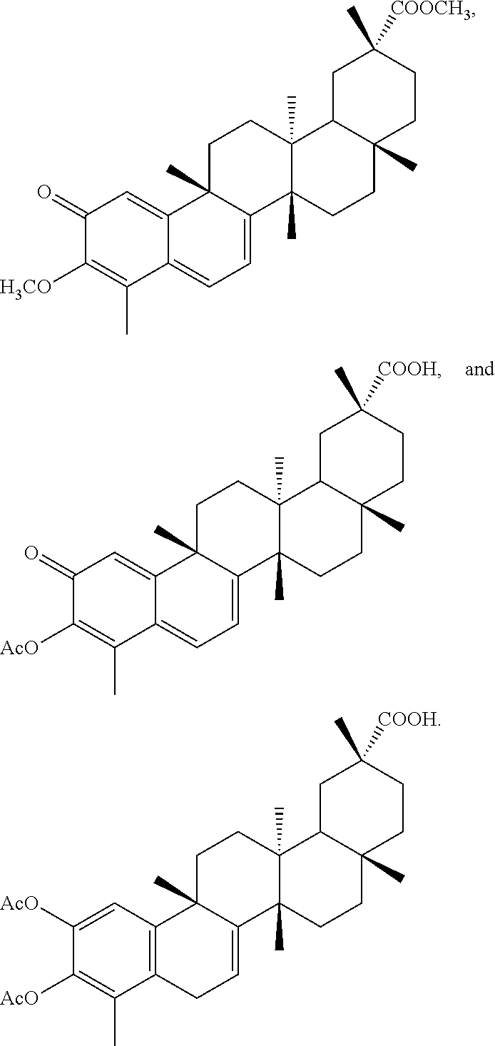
C1(=O)C([AcO])=C(C)C2=CC=C3C(C)(C2=C1)CCC1(C)C3(C)CCC2(C)C1CC(C)([COOH])CC2.C1(=O)C([H3CO])=C(C)C2=CC=C3C(C)(C2=C1)CCC1(C)C3(C)CCC2(C)C1CC(C)([COOCH3])CC2.C1([AcO])=CC2=C(C(C)=C1[AcO])CC=C1C2(C)CCC2(C)C1(C)CCC1(C)C2CC(C)([COOH])CC1
